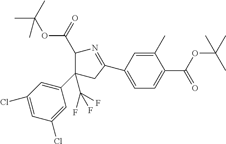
C1=C(Cl)C=C(Cl)C=C1C1(C(F)(F)F)C(C(=O)OC(C)(C)C)N=C(C2=CC=C(C(OC(C)(C)C)=O)C(C)=C2)C1
